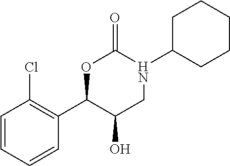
C1=CC=CC(C2C(O)CN(C3CCCCC3)C(=O)O2)=C1Cl
